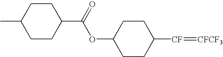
C1(OC(C2CCC(C)CC2)=O)CCC([CF]=[CFCF3])CC1
